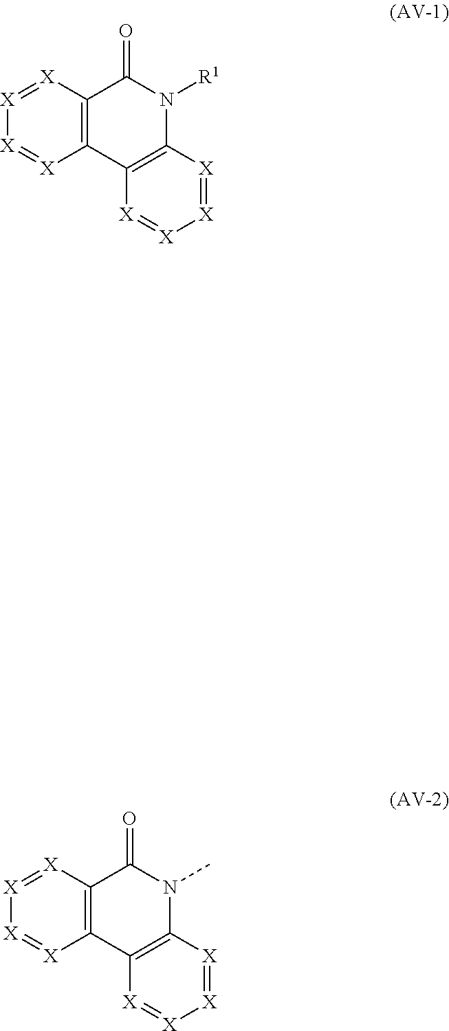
C12=C(C3=C(N([R1])C1=O)[X]=[X][X]=[X]3)[X]=[X][X]=[X]2.C12=C(C3=C([X]=[X][X]=[X]3)N(C)C1=O)[X]=[X][X]=[X]2
